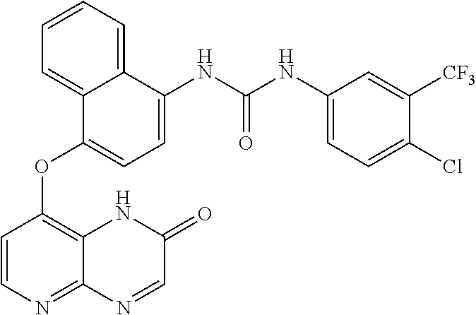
C12=CC=CC=C1C(OC1=C3C(=NC=C1)N=CC(=O)N3)=CC=C2NC(NC1=CC=C(Cl)C([CF3])=C1)=O
